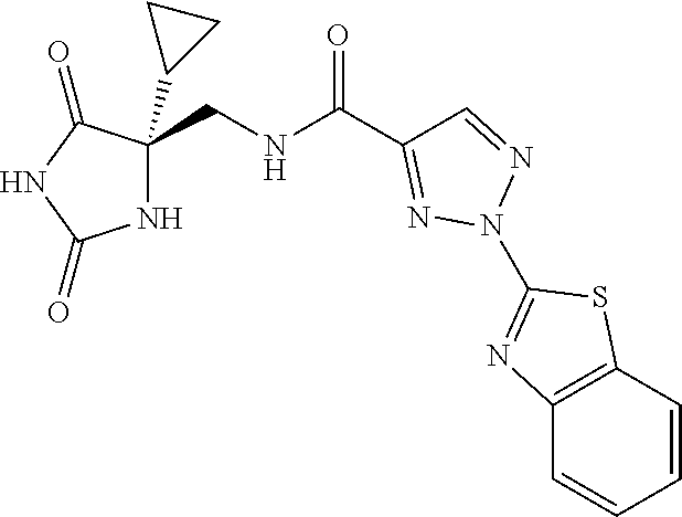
N1C(CNC(C2=NN(C3=NC4=C(S3)C=CC=C4)N=C2)=O)(C2CC2)C(=O)NC1=O
